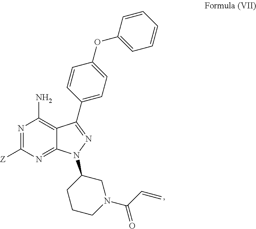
N1=C([Z])N=C2C(=C1N)C(C1=CC=C(OC3=CC=CC=C3)C=C1)=NN2C1CCCN(C(=O)C=C)C1
